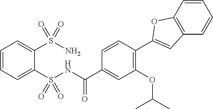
C1=CC=C(S(NC(C2=CC(OC(C)C)=C(C3=CC4=C(C=CC=C4)O3)C=C2)=O)(=O)=O)C(S(N)(=O)=O)=C1
